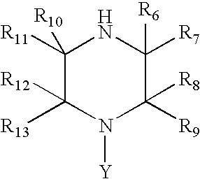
C1([R11])([R10])C([R13])([R12])N([Y])C([R9])([R8])C([R7])([R6])N1
